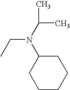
CCN(C(C)C)C1CCCCC1
